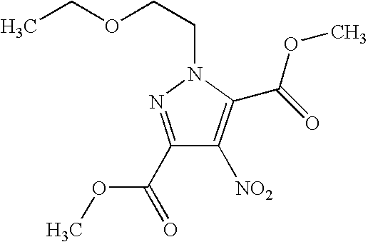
C1(C(OC)=O)=NN(CCOCC)C(C(=O)OC)=C1[NO2]
